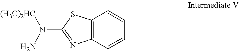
C12=C(C=CC=C1)SC(N(N)[(H3C)2HC])=N2
